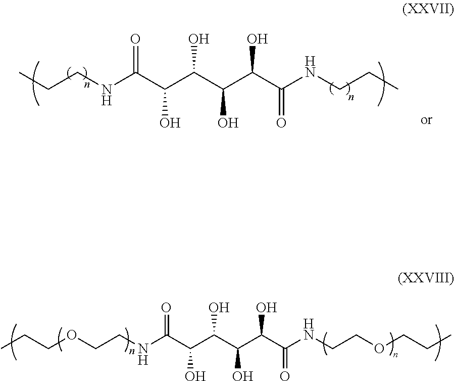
CCCOCCNC(C(C(C(C(C(NCCOCCC)=O)O)O)O)O)=O.CCCNC(C(C(C(C(C(NCCC)=O)O)O)O)O)=O
